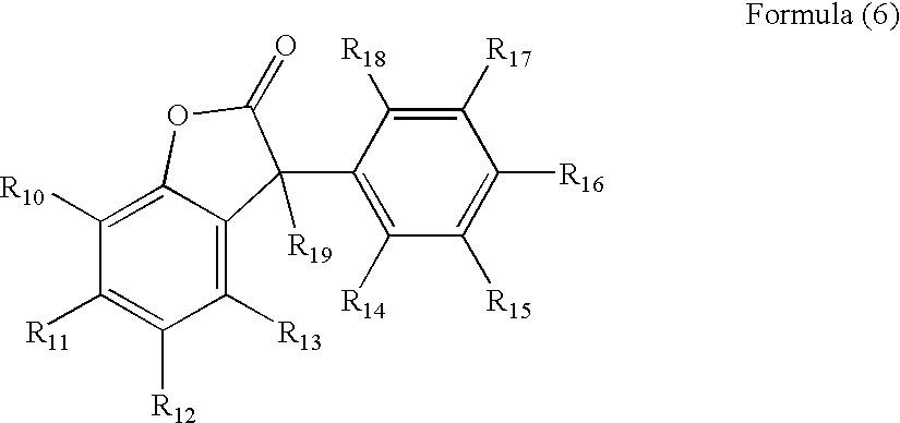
C12=C([R10])C([R11])=C([R12])C([R13])=C1C(C1=C([R14])C([R15])=C([R16])C([R17])=C1[R18])([R19])C(=O)O2
